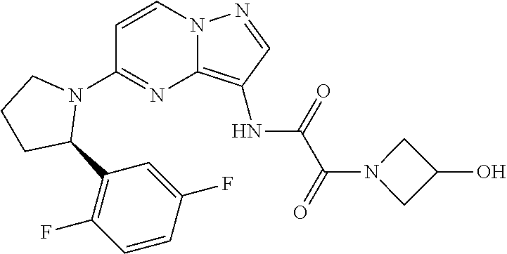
C1=CN2C(=C(NC(C(N3CC(O)C3)=O)=O)C=N2)N=C1N1CCCC1C1=C(F)C=CC(F)=C1
